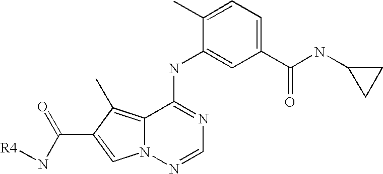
C1(NC2=CC(C(NC3CC3)=O)=CC=C2C)=NC=NN2C1=C(C)C(C(=O)N[R4])=C2
